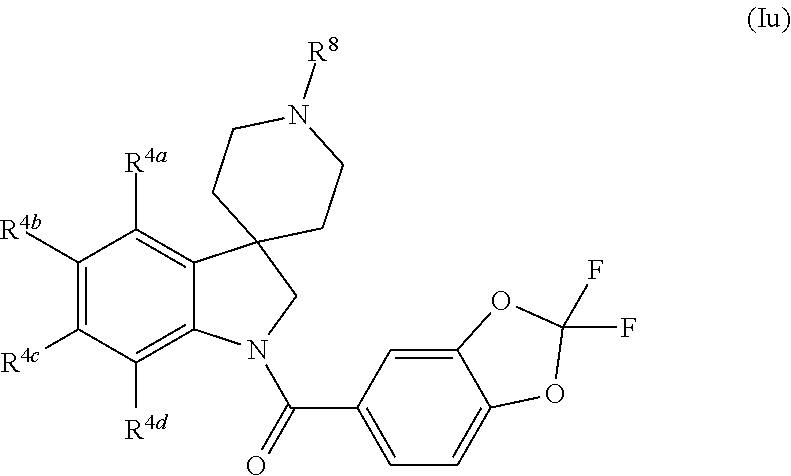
C1([R4b])=C([R4c])C([R4d])=C2C(=C1[R4a])C1(CN2C(=O)C2=CC=C3C(=C2)OC(F)(F)O3)CCN([R8])CC1
